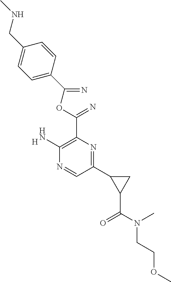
[H].C1(C2C(C(=O)N(CCOC)C)C2)=NC(C(=N)OC(=N)C2=CC=C(CNC)C=C2)=C(N)N=C1
